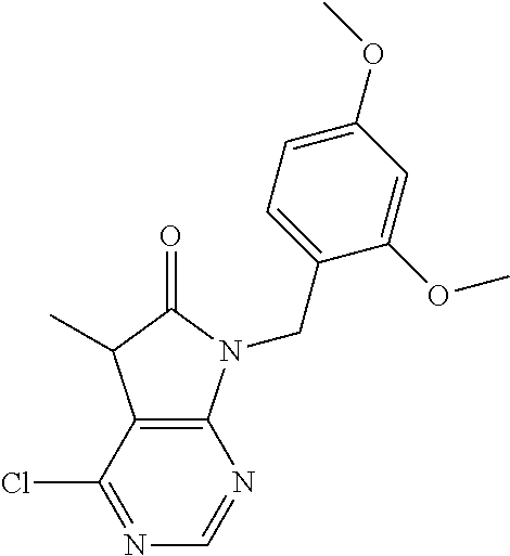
N1=C(Cl)C2=C(N=C1)N(CC1=CC=C(OC)C=C1OC)C(=O)C2C
